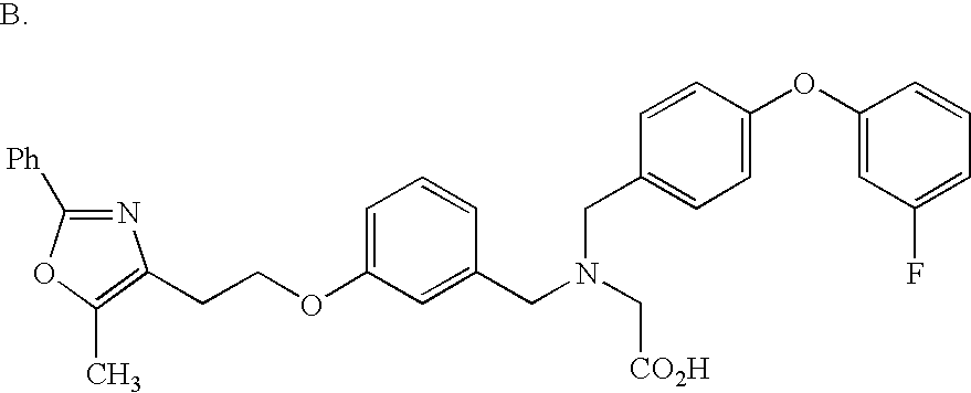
N1=C([Ph])OC(C)=C1CCOC1=CC=CC(CN(CC2=CC=C(OC3=CC(F)=CC=C3)C=C2)C[CO2H])=C1
